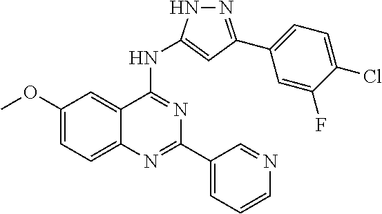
C1(OC)=CC=C2C(=C1)C(NC1=CC(C3=CC=C(Cl)C(F)=C3)=NN1)=NC(C1=CC=CN=C1)=N2
